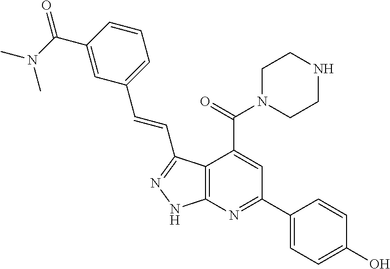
C1=CC(C(N(C)C)=O)=CC(C=CC2=NNC3=C2C(C(=O)N2CCNCC2)=CC(C2=CC=C(O)C=C2)=N3)=C1
